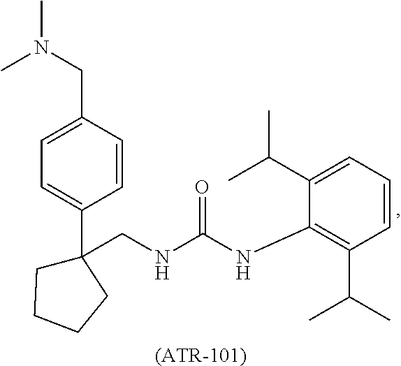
C1=CC(CN(C)C)=CC=C1C1(CNC(NC2=C(C(C)C)C=CC=C2C(C)C)=O)CCCC1.[(ATR-101)]
